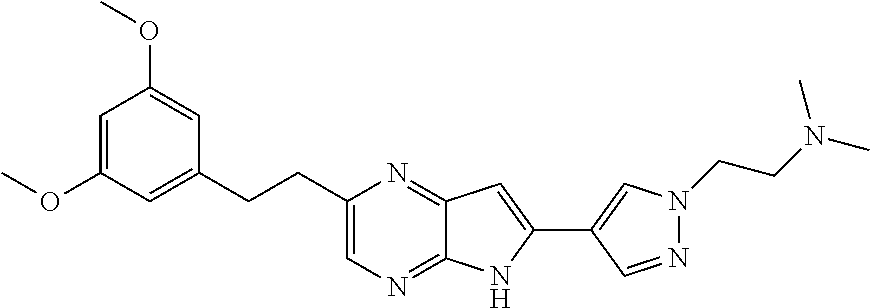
C12=NC(CCC3=CC(OC)=CC(OC)=C3)=CN=C1NC(C1=CN(CCN(C)C)N=C1)=C2
